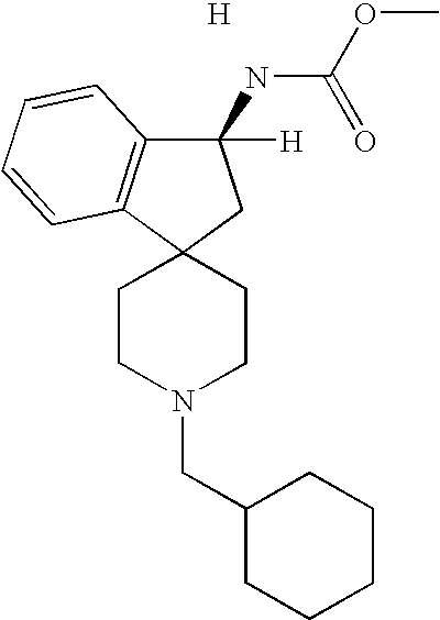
[H].C1CN(CC2CCCCC2)CCC12CC(NC(OC)=O)([H])C1=C2C=CC=C1
